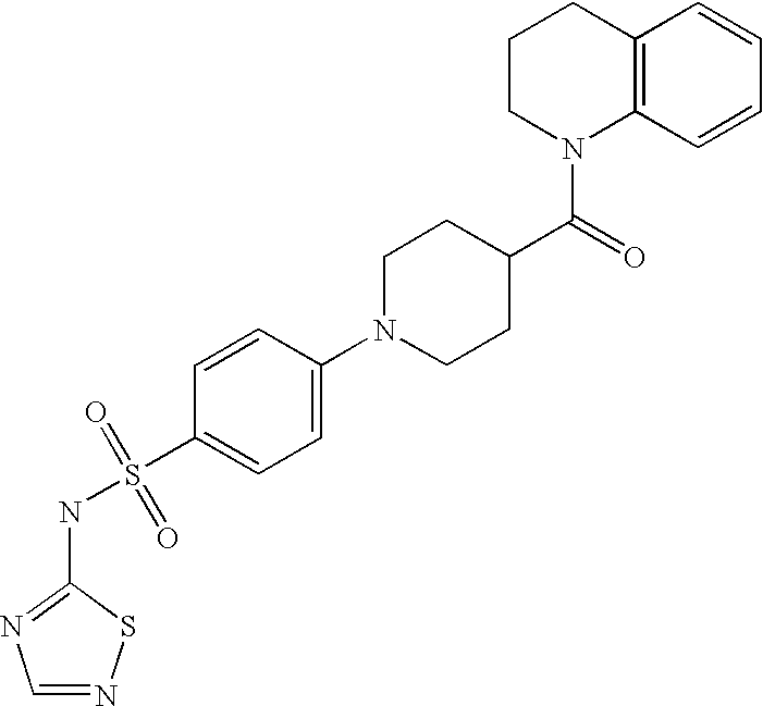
C1=NSC(NS(=O)(=O)C2=CC=C(N3CCC(C(=O)N4C5=C(CCC4)C=CC=C5)CC3)C=C2)=N1
